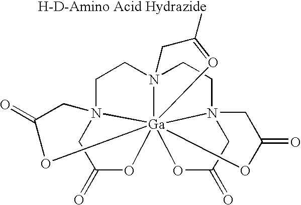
C1N23CC(=O)O[Ga]24567(N(C1)(CCN4(CC(=O)O5)CC(=O)O6)CC([H-D-Amino Acid Hydrazide])=O7)OC(=O)C3
